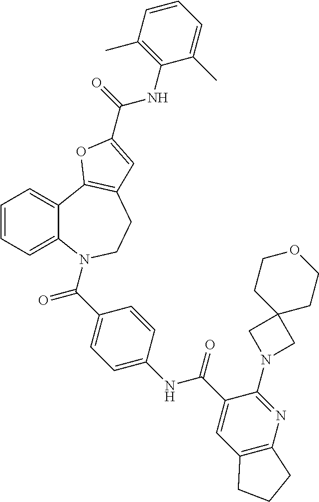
C1=CC=C2C(=C1)C1=C(CCN2C(=O)C2=CC=C(NC(=O)C3=CC4=C(N=C3N3CC5(C3)CCOCC5)CCC4)C=C2)C=C(C(=O)NC2=C(C)C=CC=C2C)O1
